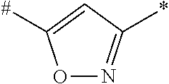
O1N=C(*)C=C1[#]
